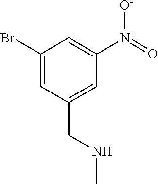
C1(Br)=CC(CNC)=CC([N+](=O)[O-])=C1
